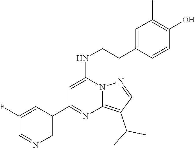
C1=C(C2=NC3=C(C(C)C)C=NN3C(NCCC3=CC(C)=C(O)C=C3)=C2)C=C(F)C=N1
